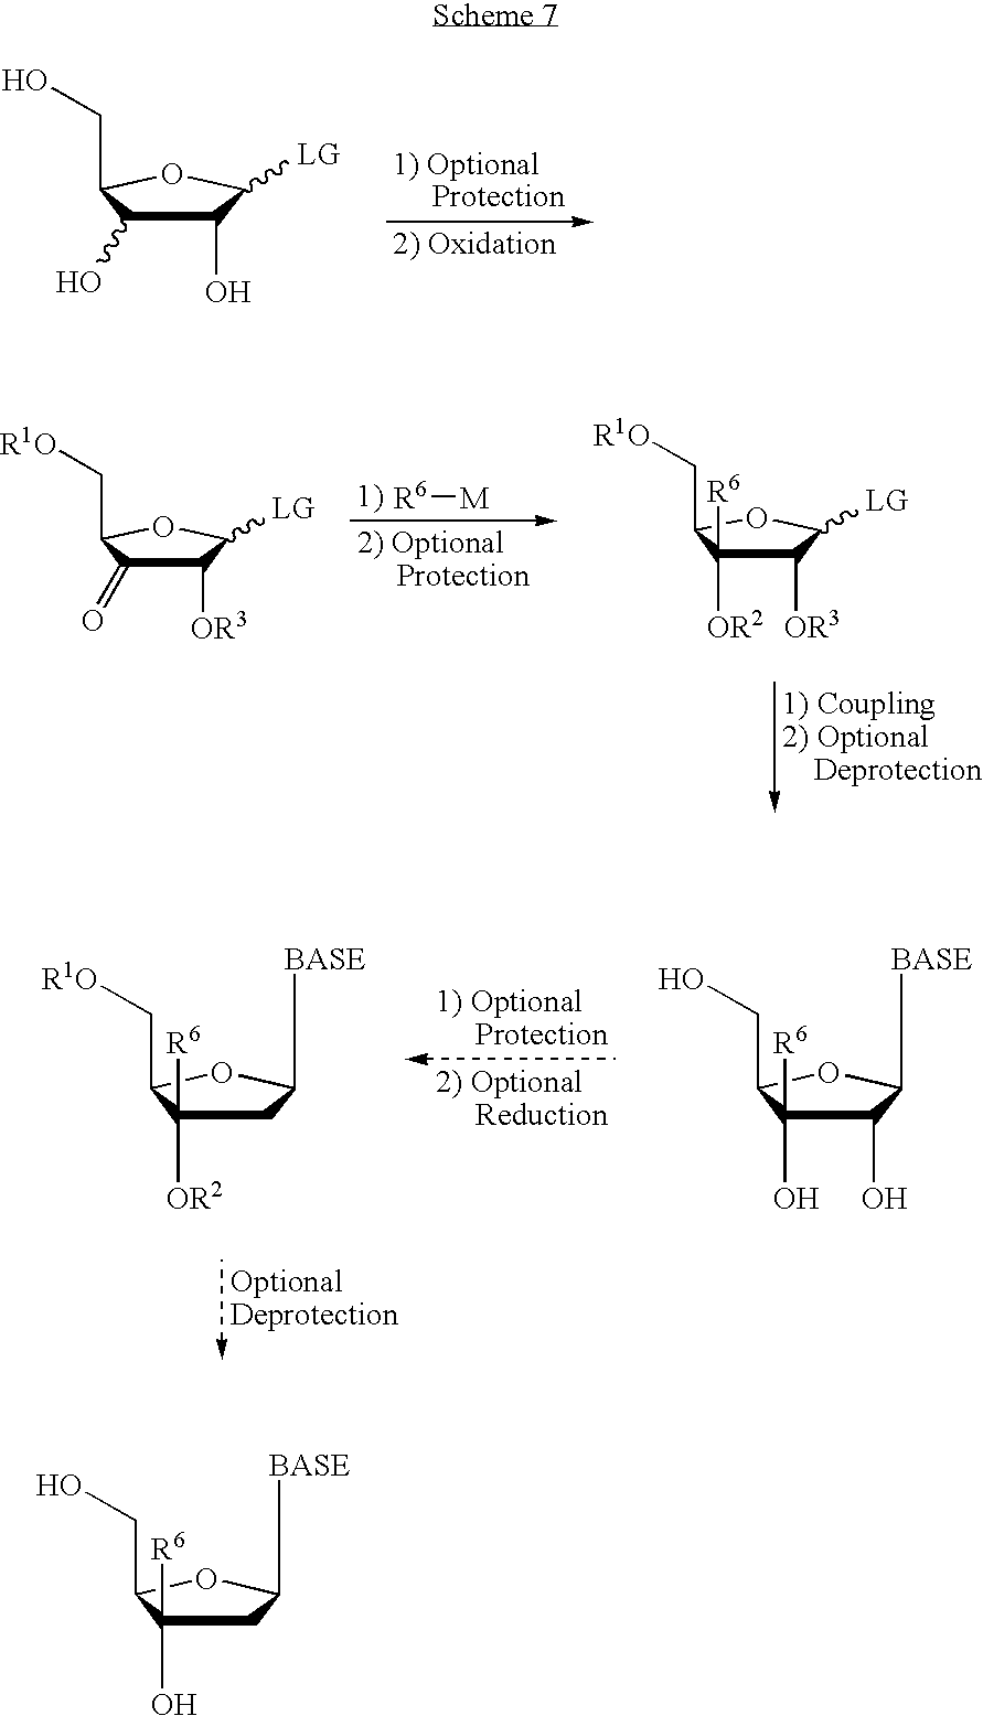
C1(O)C(O)([R6])C(CO)OC1[BASE].C1C([OR2])([R6])C(C[R1O])OC1[BASE].C1(O)C(O)C(CO)OC1[LG].C1([OR3])C([OR2])([R6])C(C[R1O])OC1[LG].[R6][M].C1([OR3])C(=O)C(C[R1O])OC1[LG].C1C(O)([R6])C(CO)OC1[BASE]
